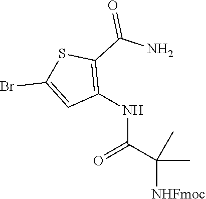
N(C(C(C)([NHFmoc])C)=O)C1=C(C(N)=O)SC(Br)=C1
